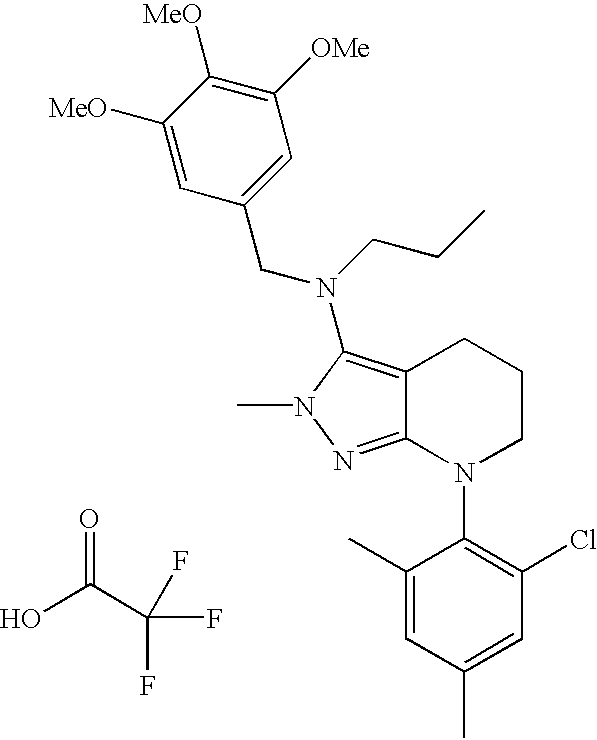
C12=C(N(CCC)CC3=CC([OMe])=C([MeO])C([MeO])=C3)N(C)N=C1N(C1=C(Cl)C=C(C)C=C1C)CCC2.O=C(C(F)(F)F)O
